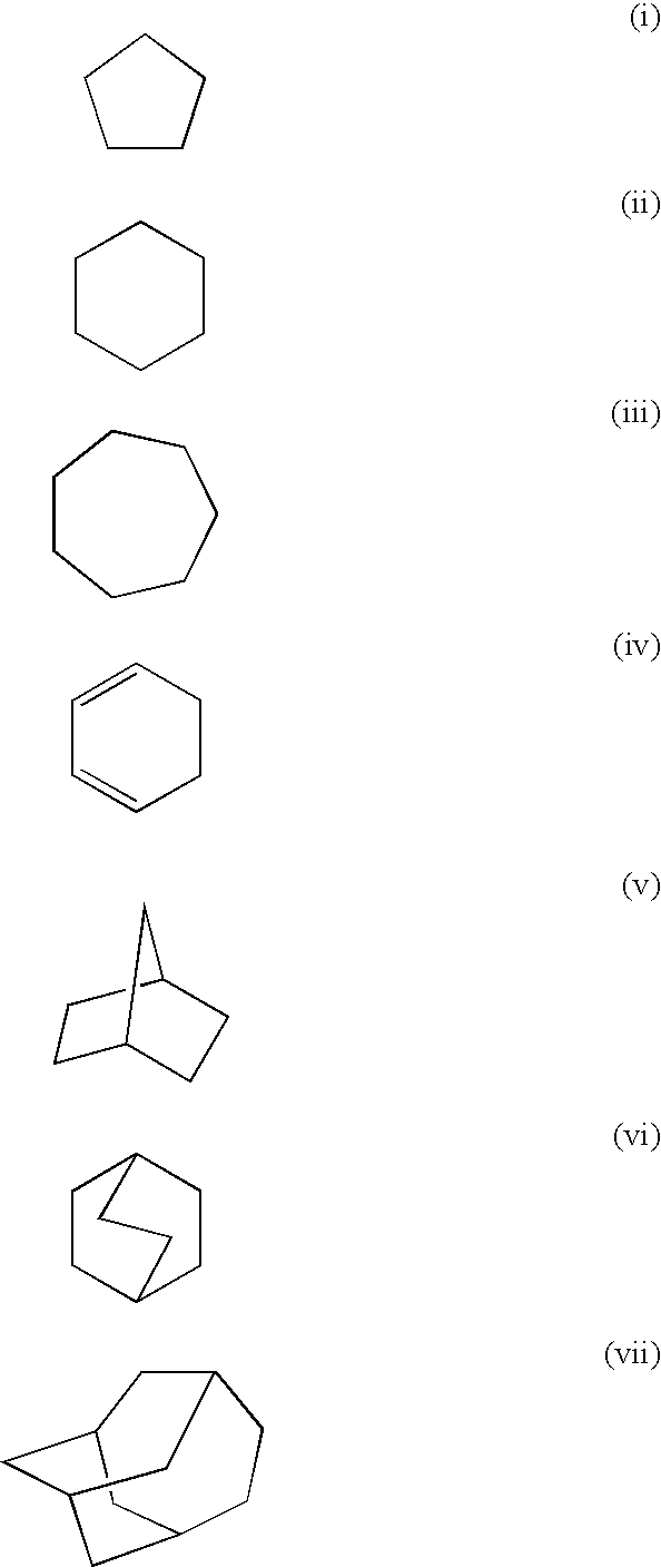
C1CCCC1.C1CCCCC1.C1CCCCCC1.C1CC=CC=C1.C12CCC(CC1)C2.C1CC2CCC1CC2.C1CC2CC3CC1CC(C3)C2
